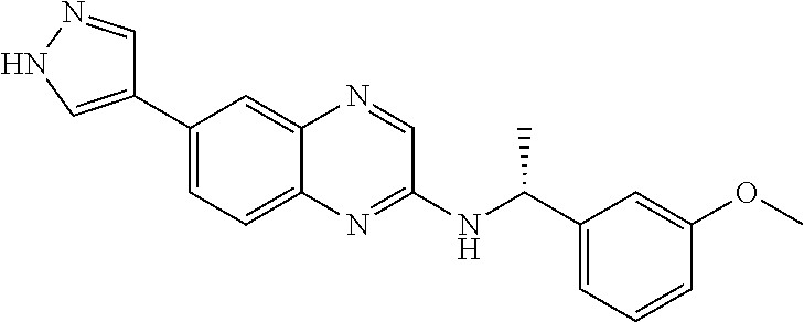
C1(C2=CNN=C2)=CC=C2C(=C1)N=CC(NC(C1=CC=CC(OC)=C1)C)=N2
